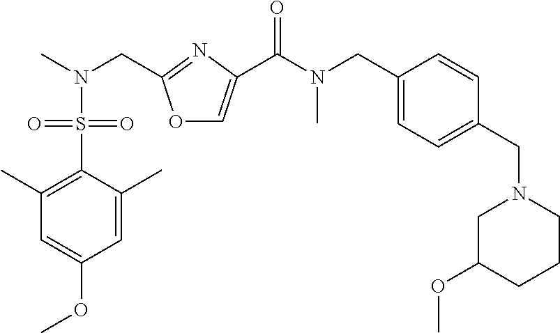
O1C=C(C(N(C)CC2=CC=C(CN3CC(OC)CCC3)C=C2)=O)N=C1CN(C)S(C1=C(C)C=C(OC)C=C1C)(=O)=O
